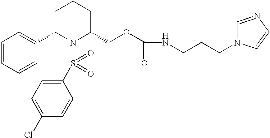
C1=CC=CC(C2N(S(C3=CC=C(Cl)C=C3)(=O)=O)C(COC(NCCCN3C=NC=C3)=O)CCC2)=C1
